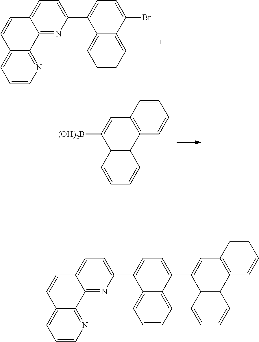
C1=CC=C2C(=C1)C(C1=CC=C3C(=N1)C1=NC=CC=C1C=C3)=CC=C2Br.C1=CC2=C(C=C1)C1=C(C=C2[(OH)2B])C=CC=C1.C1=CC=C2C(=C1)C(C1=CC=C3C(=N1)C1=NC=CC=C1C=C3)=CC=C2C1=CC2=C(C3=C1C=CC=C3)C=CC=C2
